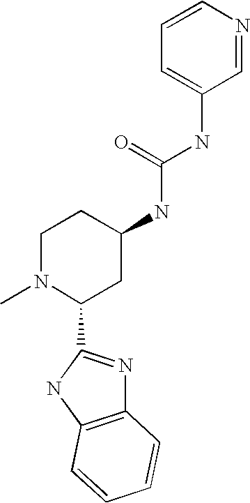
C1=CN=CC(NC(=O)NC2CCN(C)C(C3=NC4=C(N3)C=CC=C4)C2)=C1
